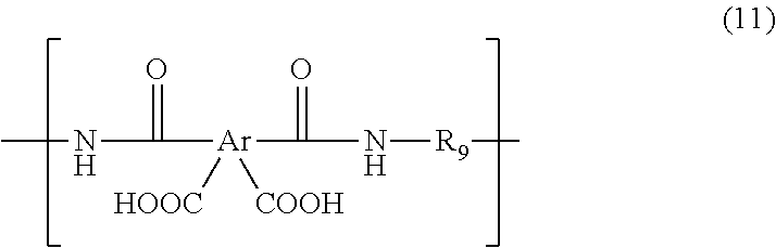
CNC(=O)[Ar](C(=O)N[R9]C)([HOOC])[COOH]
